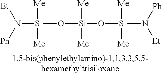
[Si](O[Si](O[Si](N([Ph])[Et])([Me])[Me])([Me])[Me])([Me])([Me])N([Ph])[Et]
